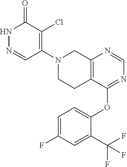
N1=C(OC2=CC=C(F)C=C2C(F)(F)F)C2=C(N=C1)CN(C1=C(Cl)C(=O)NN=C1)CC2
